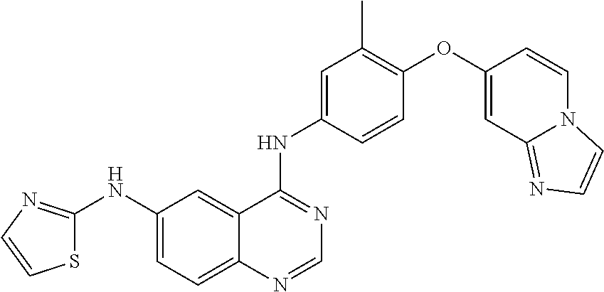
C12=CC=C(NC3=NC=CS3)C=C1C(NC1=CC(C)=C(OC3=CC4=NC=CN4C=C3)C=C1)=NC=N2
